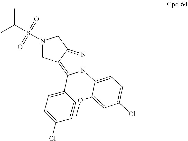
N1(S(C(C)C)(=O)=O)CC2=C(C3=CC=C(Cl)C=C3)N(C3=CC=C(Cl)C=C3OC)N=C2C1
